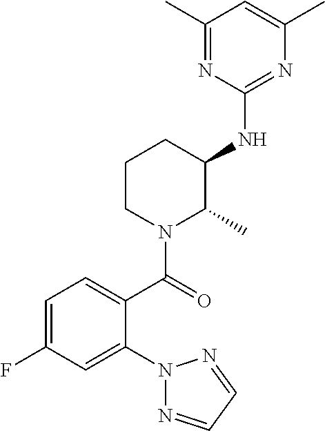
N1(C2=CC(F)=CC=C2C(N2C(C)C(NC3=NC(C)=CC(C)=N3)CCC2)=O)N=CC=N1
